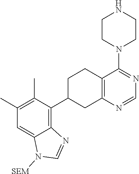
C1(C)=C(C)C(C2CC3=C(CC2)C(N2CCNCC2)=NC=N3)=C2C(=C1)N([SEM])C=N2
